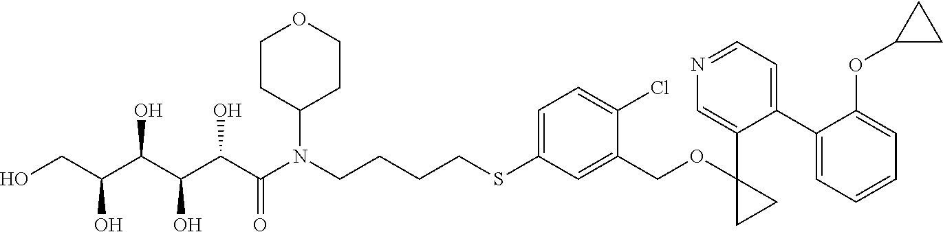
S(C1=CC=C(Cl)C(COC2(C3=CN=CC=C3C3=CC=CC=C3OC3CC3)CC2)=C1)CCCCN(C(C(C(C(C(CO)O)O)O)O)=O)C1CCOCC1
